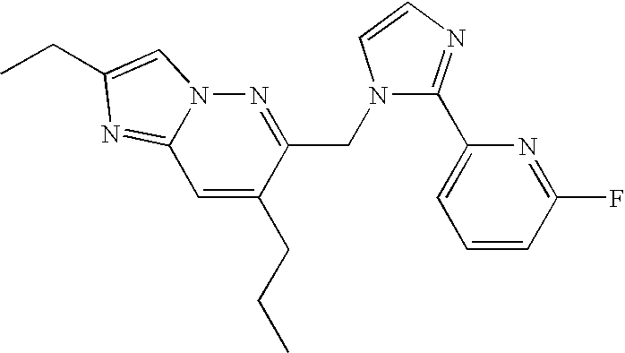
C1=C(CCC)C(CN2C(C3=CC=CC(F)=N3)=NC=C2)=NN2C1=NC(CC)=C2
